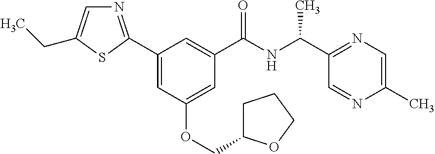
C1(C2=NC=C(CC)S2)=CC(OCC2CCCO2)=CC(C(NC(C2=NC=C(C)N=C2)C)=O)=C1
